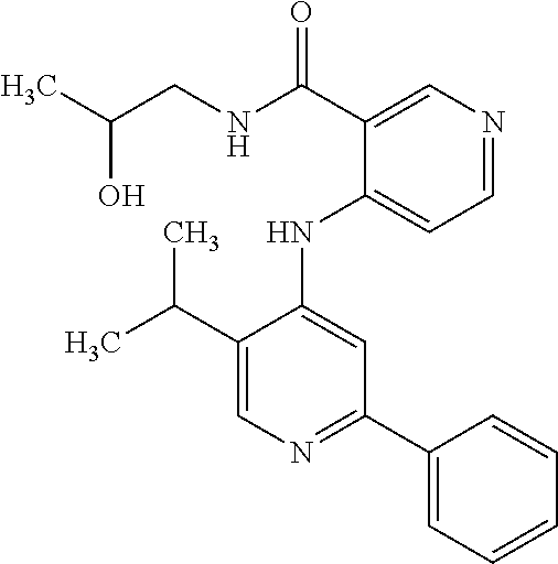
N(C1=CC(C2=CC=CC=C2)=NC=C1C(C)C)C1=CC=NC=C1C(NCC(C)O)=O
